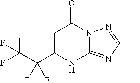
C(C1=CC(=O)N2C(=NC(C)=N2)N1)(C(F)(F)F)(F)F
